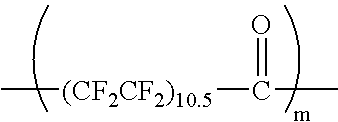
C[(CF2CF2)10.5]C(C)=O
